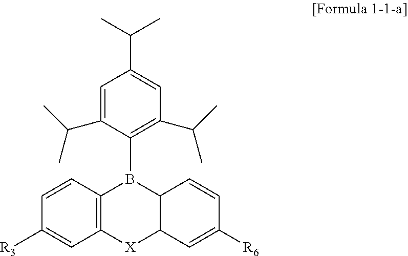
C1=C(C(C)C)C(B2C3=C([X]C4C2C=CC([R6])=C4)C=C([R3])C=C3)=C(C(C)C)C=C1C(C)C
